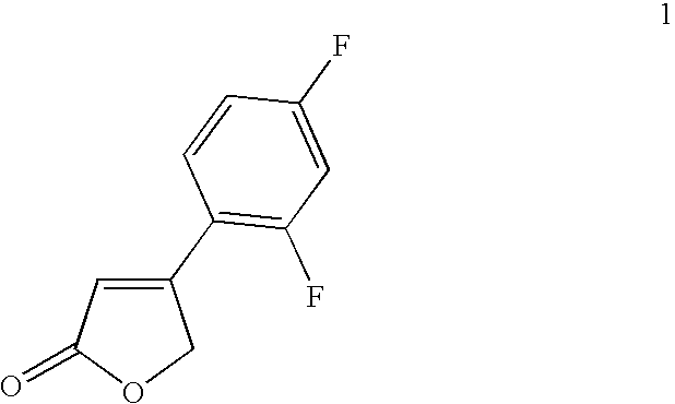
C1(C2=C(F)C=C(F)C=C2)=CC(=O)OC1
